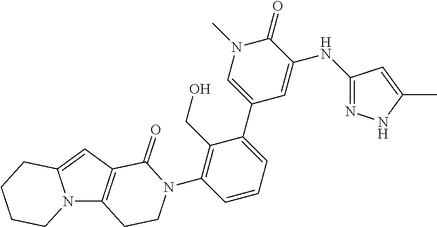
C12=CC3=C(N1CCCC2)CCN(C1=C(CO)C(C2=CN(C)C(=O)C(NC4=NNC(C)=C4)=C2)=CC=C1)C3=O
